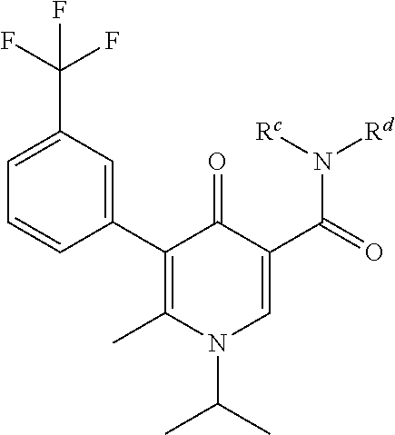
C1(C2=C(C)N(C(C)C)C=C(C(=O)N([Rd])[Rc])C2=O)=CC(C(F)(F)F)=CC=C1
